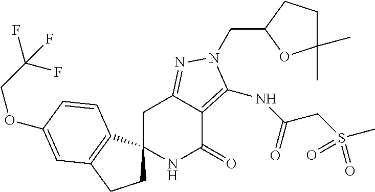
C1C2(C3=C(C1)C=C(OCC(F)(F)F)C=C3)NC(=O)C1=C(NC(=O)CS(=O)(C)=O)N(CC3CCC(C)(C)O3)N=C1C2
